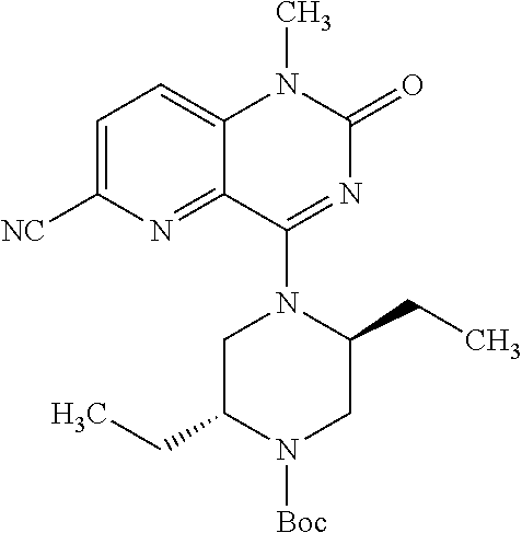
N1([Boc])C(CC)CN(C2=NC(=O)N(C)C3=CC=C([NC])N=C23)C(CC)C1
